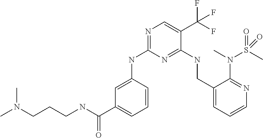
C1=C(NC2=NC=C(C(F)(F)F)C(NCC3=CC=CN=C3N(C)S(C)(=O)=O)=N2)C=CC=C1C(NCCCN(C)C)=O
